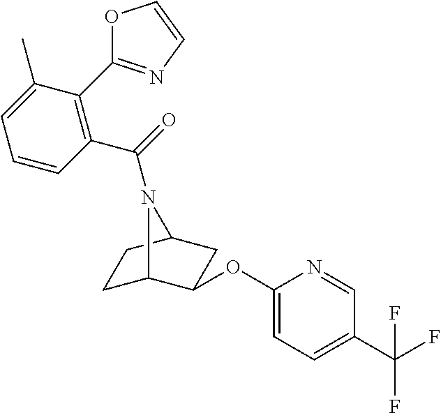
O1C(C2=C(C(=O)N3C4CCC3CC4OC3=CC=C(C(F)(F)F)C=N3)C=CC=C2C)=NC=C1
